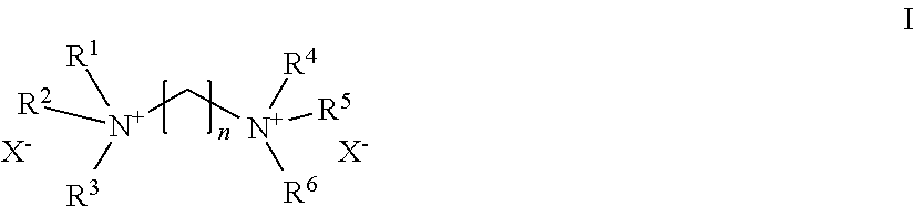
[N+](C[N+]([R4])([R5])[R6])([R1])([R2])[R3].[X-].[X-]
